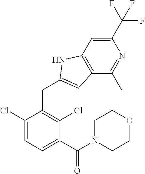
C1(C(N2CCOCC2)=O)=CC=C(Cl)C(CC2=CC3=C(C=C(C(F)(F)F)N=C3C)N2)=C1Cl
